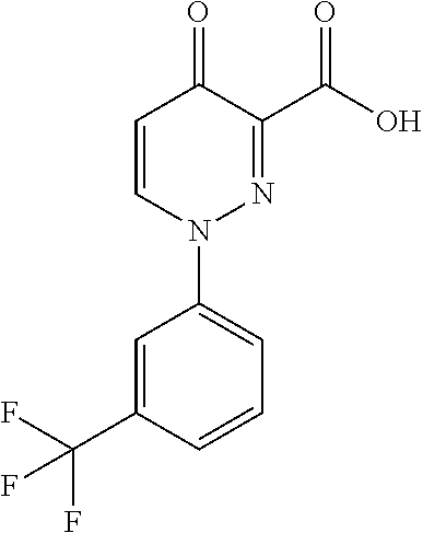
C1=CN(C2=CC=CC(C(F)(F)F)=C2)N=C(C(=O)O)C1=O
